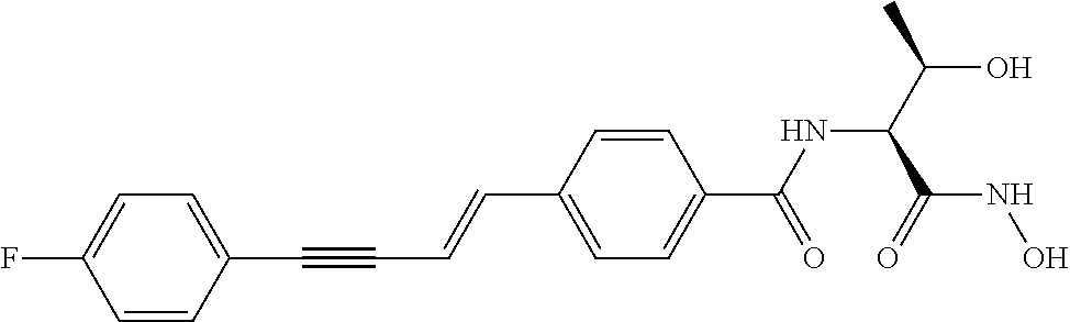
C(C1=CC=C(C(NC(C(O)C)C(NO)=O)=O)C=C1)=CC#CC1=CC=C(F)C=C1
